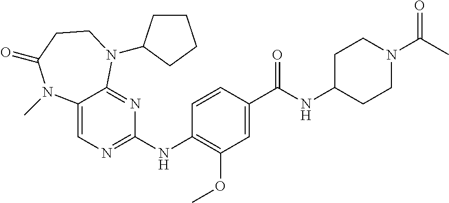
C12=CN=C(NC3=C(OC)C=C(C(NC4CCN(C(C)=O)CC4)=O)C=C3)N=C1N(C1CCCC1)CCC(=O)N2C
